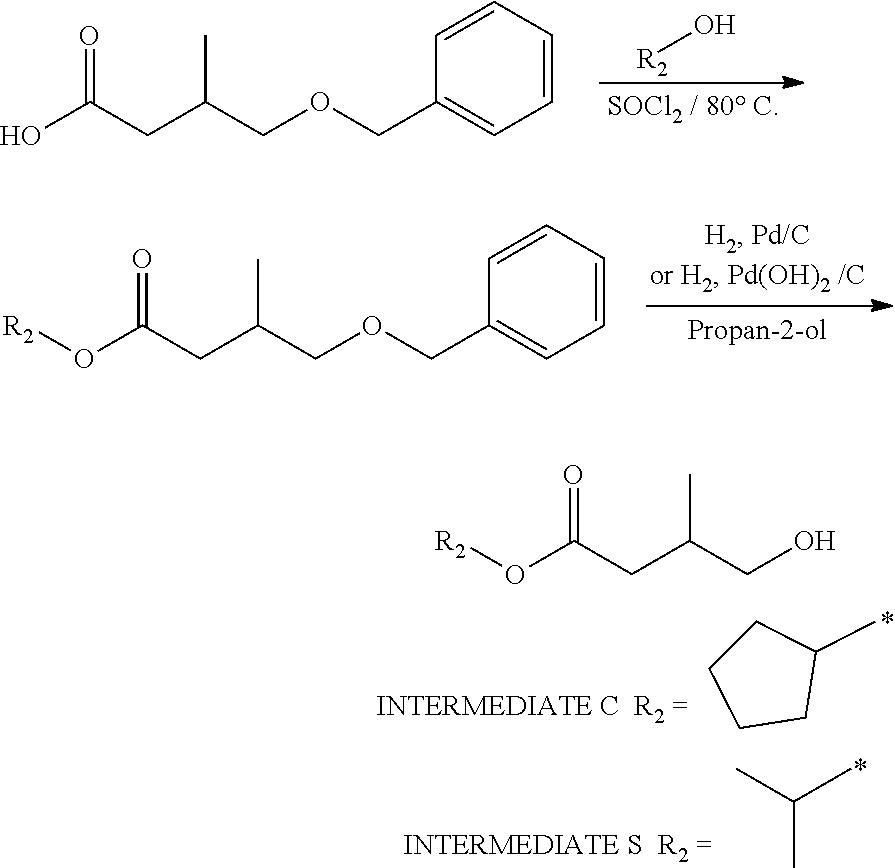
O[R2].OC(CC(COCC1=CC=CC=C1)C)=O.O(C(CC(COCC1=CC=CC=C1)C)=O)[R2].C1CCCC1C.CC(C)C.[R2]OC(CC(CO)C)=O
